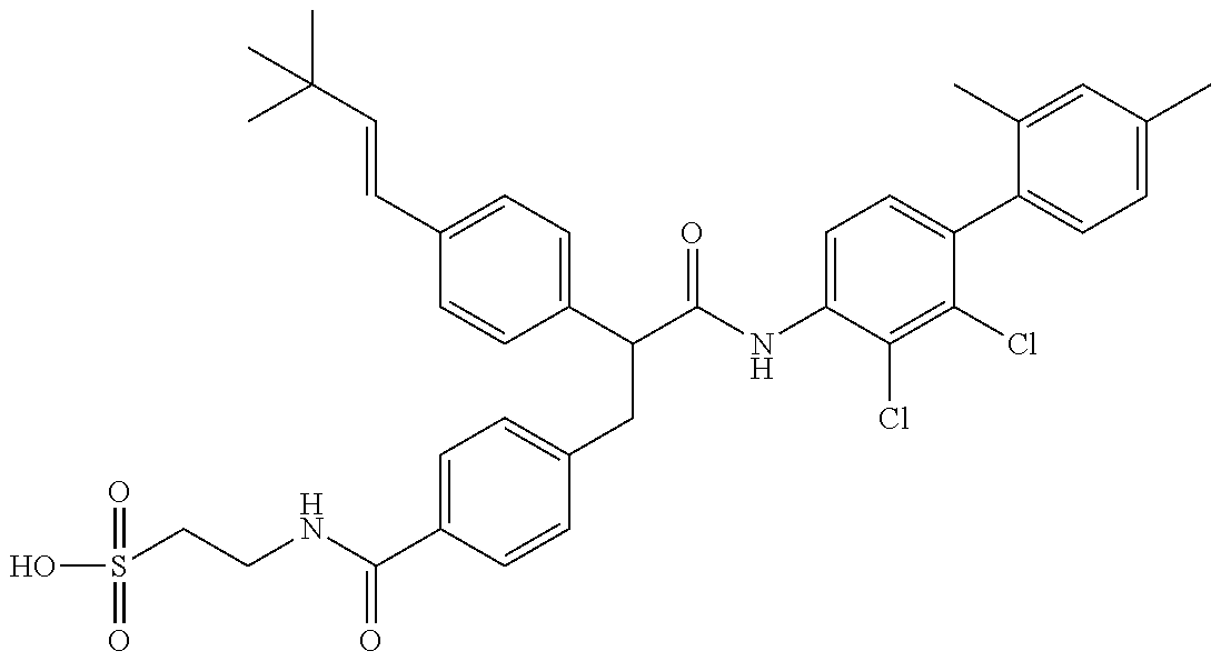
N(C(C1=CC=C(CC(C2=CC=C(C=CC(C)(C)C)C=C2)C(=O)NC2=CC=C(C3=CC=C(C)C=C3C)C(Cl)=C2Cl)C=C1)=O)CCS(O)(=O)=O
